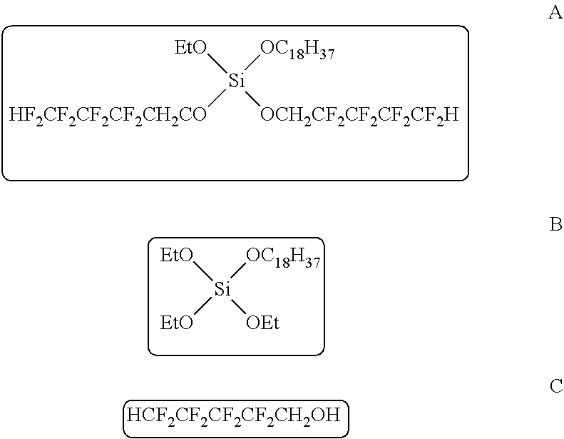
[EtO][Si]([OCH2CF2CF2CF2CF2H])([OC18H37])[HF2CF2CF2CF2CH2CO].[EtO][Si]([OC18H37])([OEt])[EtO].[HCF2CF2CF2CF2CH2OH]
